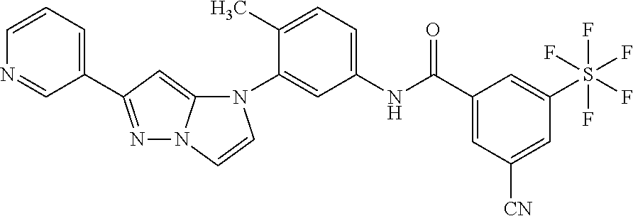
N1=C(C2=CC=CN=C2)C=C2N1C=CN2C1=CC(NC(C2=CC([CN])=CC(S(F)(F)(F)(F)F)=C2)=O)=CC=C1C
